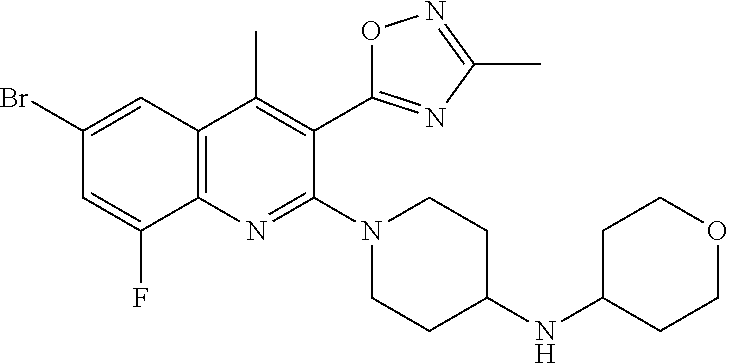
C1(Br)=CC2=C(C(F)=C1)N=C(N1CCC(NC3CCOCC3)CC1)C(C1=NC(C)=NO1)=C2C
